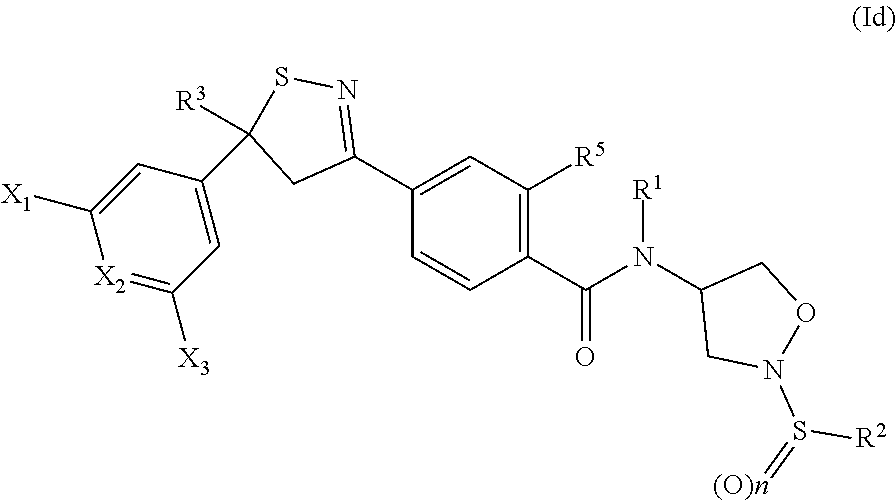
C1(C2=NSC(C3=CC([X3])=[X2]C([X1])=C3)([R3])C2)=CC([R5])=C(C(N(C2CN(S(=[(O)n])[R2])OC2)[R1])=O)C=C1
